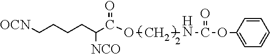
C(=O)(OCNC(=O)OC1=CC=CC=C1)C([NCO])CCCC[OCN]
